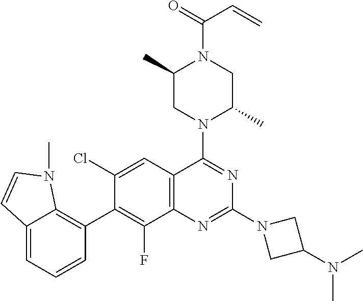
C12=C(C=C(Cl)C(C3=C4C(=CC=C3)C=CN4C)=C1F)C(N1C(C)CN(C(=O)C=C)C(C)C1)=NC(N1CC(N(C)C)C1)=N2
